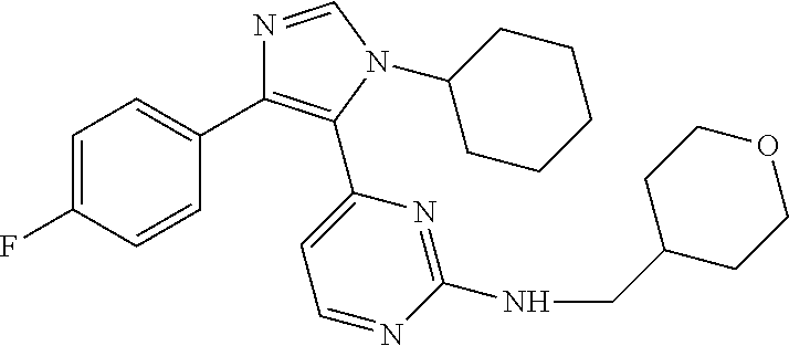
C1=C(F)C=CC(C2=C(C3=CC=NC(NCC4CCOCC4)=N3)N(C3CCCCC3)C=N2)=C1
